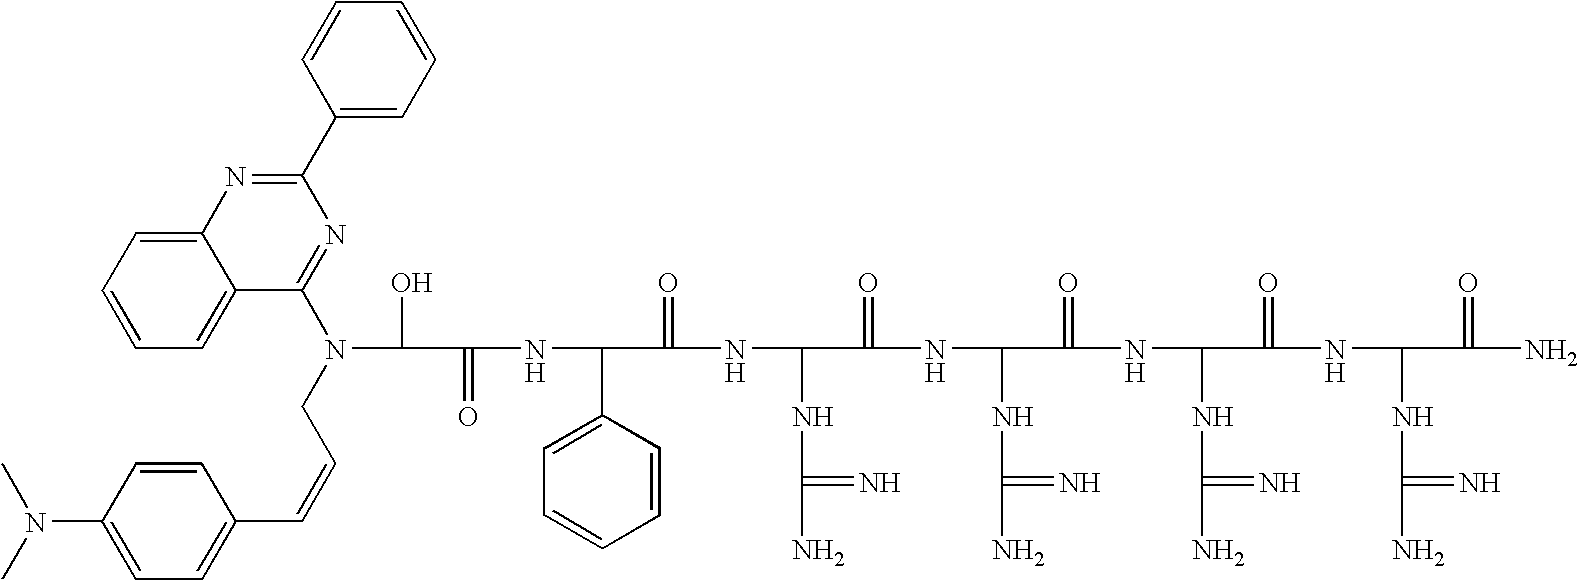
OC(C(=O)NC(C1=CC=CC=C1)C(=O)NC(NC(N)=N)C(=O)NC(NC(N)=N)C(=O)NC(NC(N)=N)C(=O)NC(NC(N)=N)C(=O)N)N(CC=CC1=CC=C(N(C)C)C=C1)C1=NC(C2=CC=CC=C2)=NC2=CC=CC=C12
